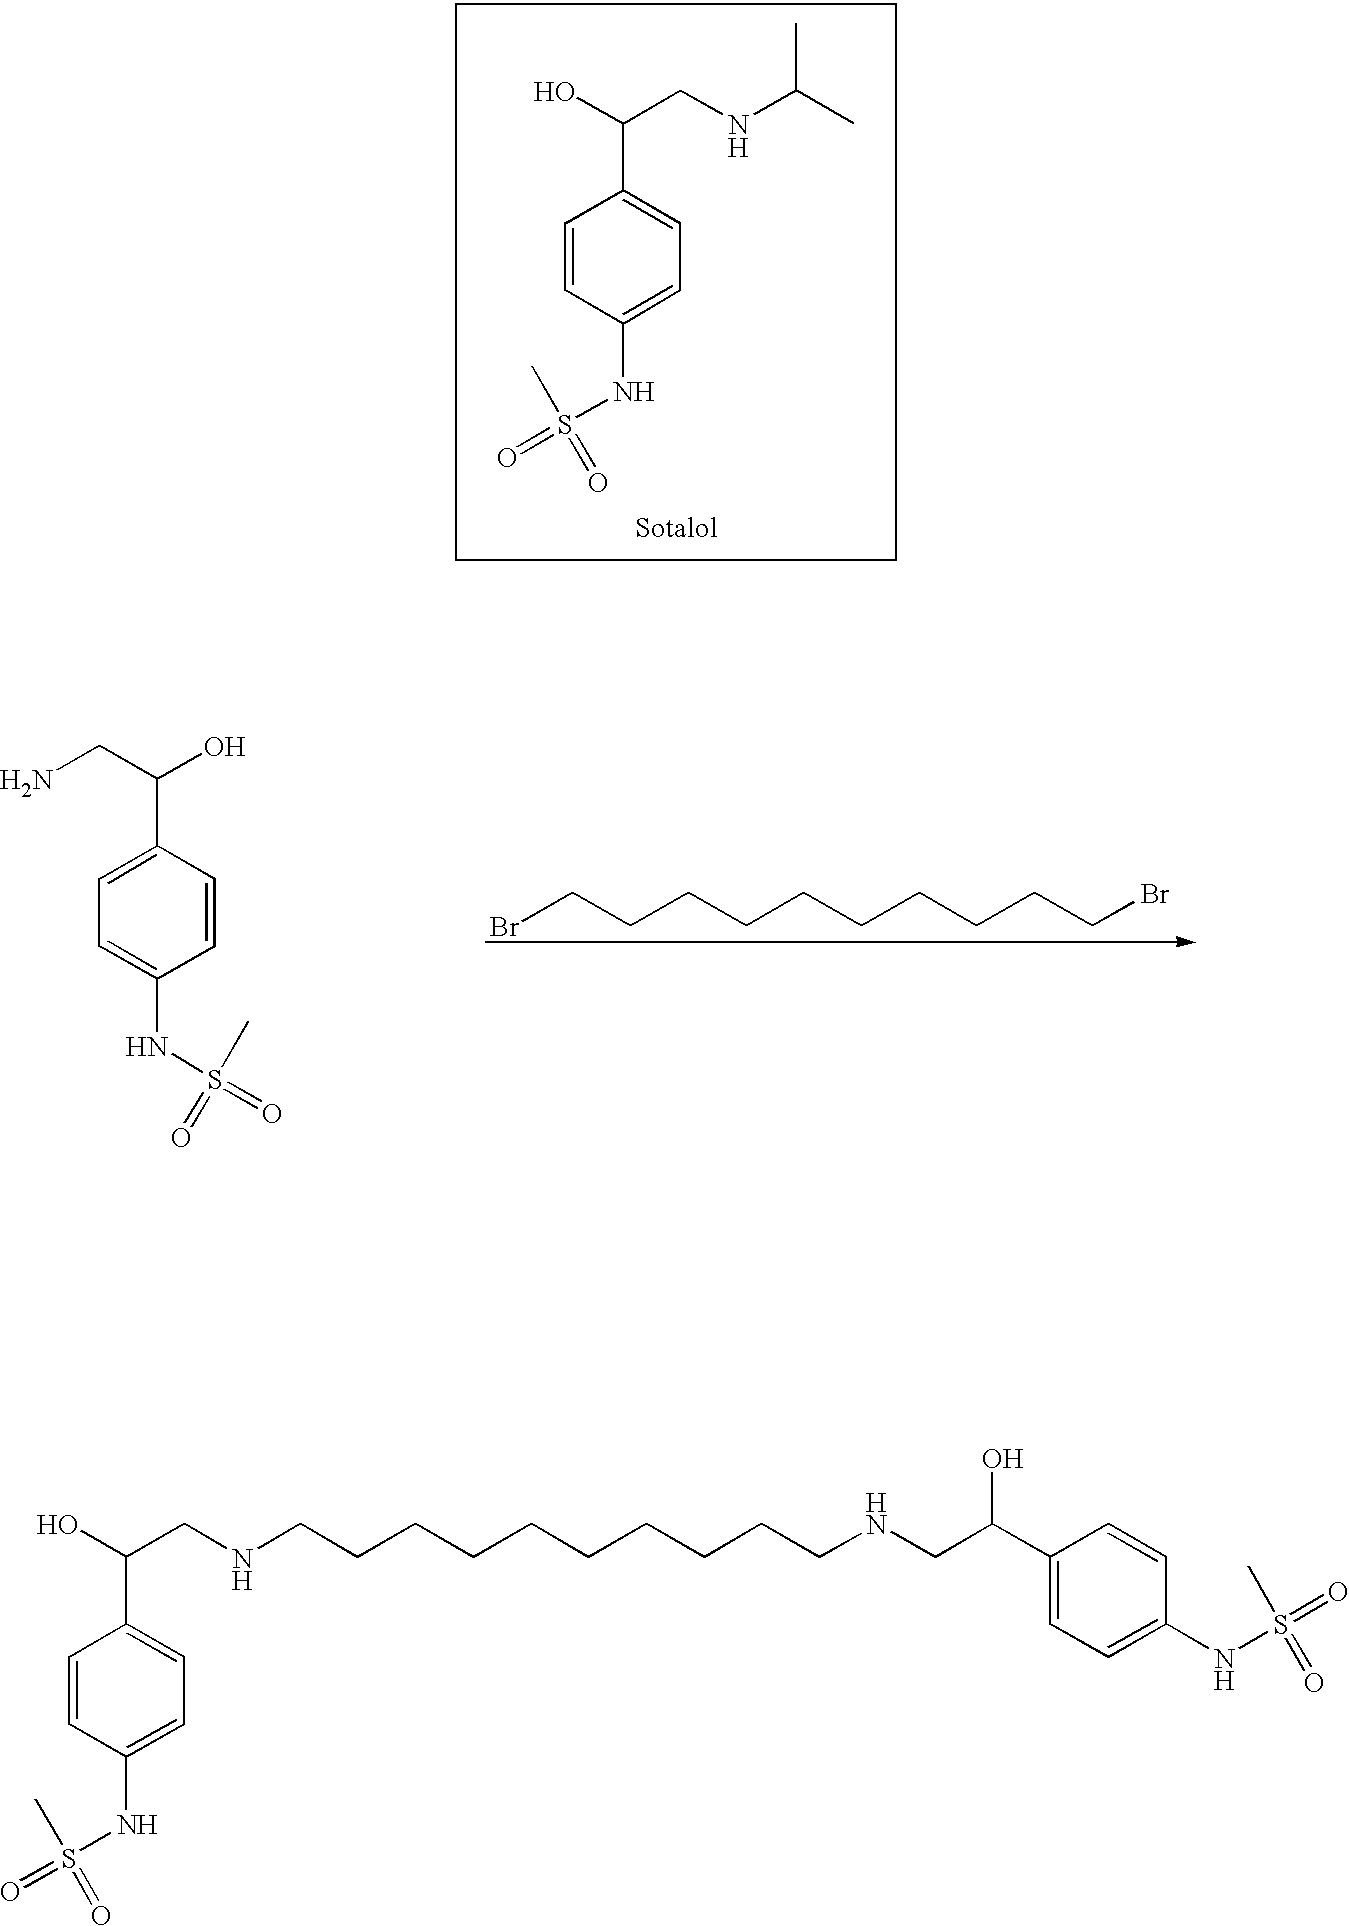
C1=CC(NS(=O)(=O)C)=CC=C1C(O)CNC(C)C.C1=C(C(CN)O)C=CC(NS(C)(=O)=O)=C1.BrCCCCCCCCCCBr.C1=CC(NS(=O)(C)=O)=CC=C1C(O)CNCCCCCCCCCCNCC(O)C1=CC=C(NS(=O)(C)=O)C=C1
